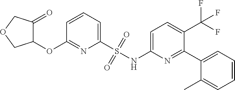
C1(S(NC2=CC=C(C(F)(F)F)C(C3=CC=CC=C3C)=N2)(=O)=O)=CC=CC(OC2C(=O)COC2)=N1
